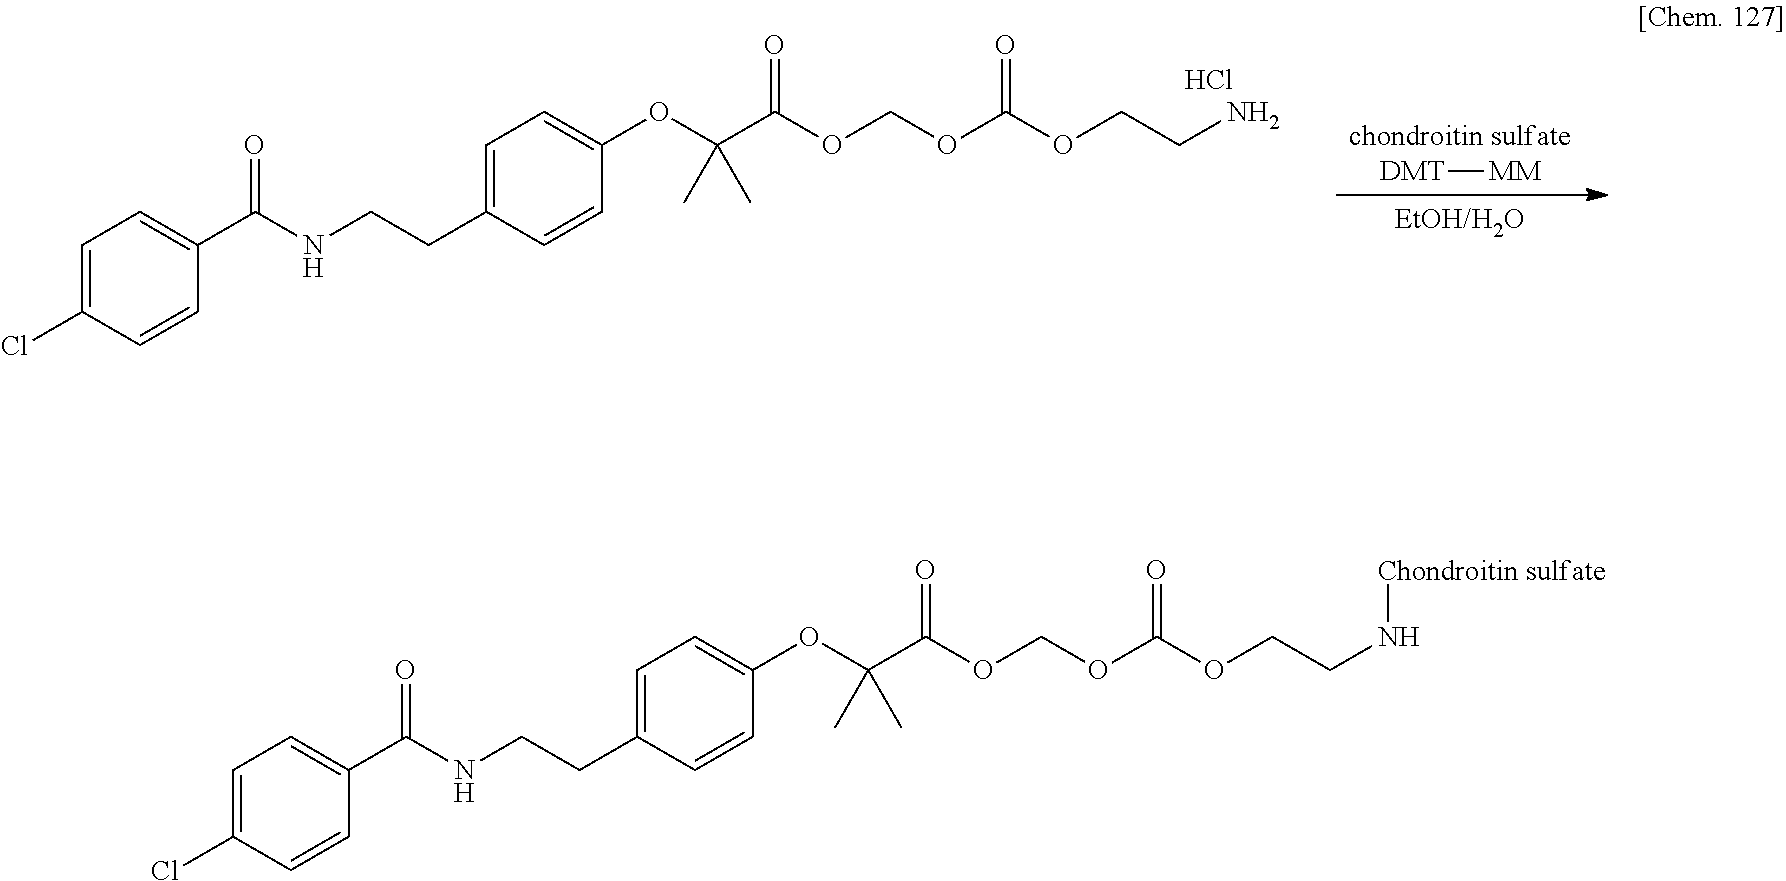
C1=C(Cl)C=CC(C(NCCC2=CC=C(OC(C(=O)OCOC(OCCN[Chondroitin sulfate])=O)(C)C)C=C2)=O)=C1.C1=C(Cl)C=CC(C(NCCC2=CC=C(OC(C(=O)OCOC(OCCN)=O)(C)C)C=C2)=O)=C1.Cl.[chondroitin sulfate].[DMT][MM].[EtOH/H2O]
